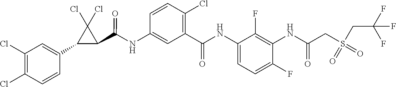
C1(NC(C2=C(Cl)C=CC(NC(C3C(Cl)(Cl)C3C3=CC(Cl)=C(Cl)C=C3)=O)=C2)=O)=CC=C(F)C(NC(CS(CC(F)(F)F)(=O)=O)=O)=C1F
